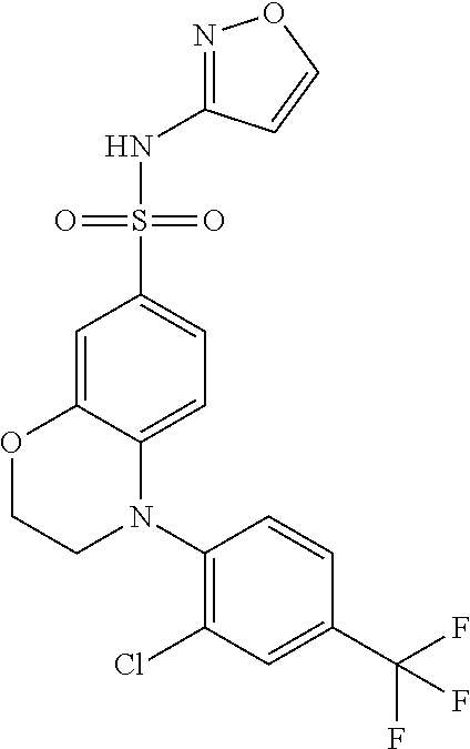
C1=C2C(=CC=C1S(=O)(=O)NC1=NOC=C1)N(C1=C(Cl)C=C(C(F)(F)F)C=C1)CCO2
